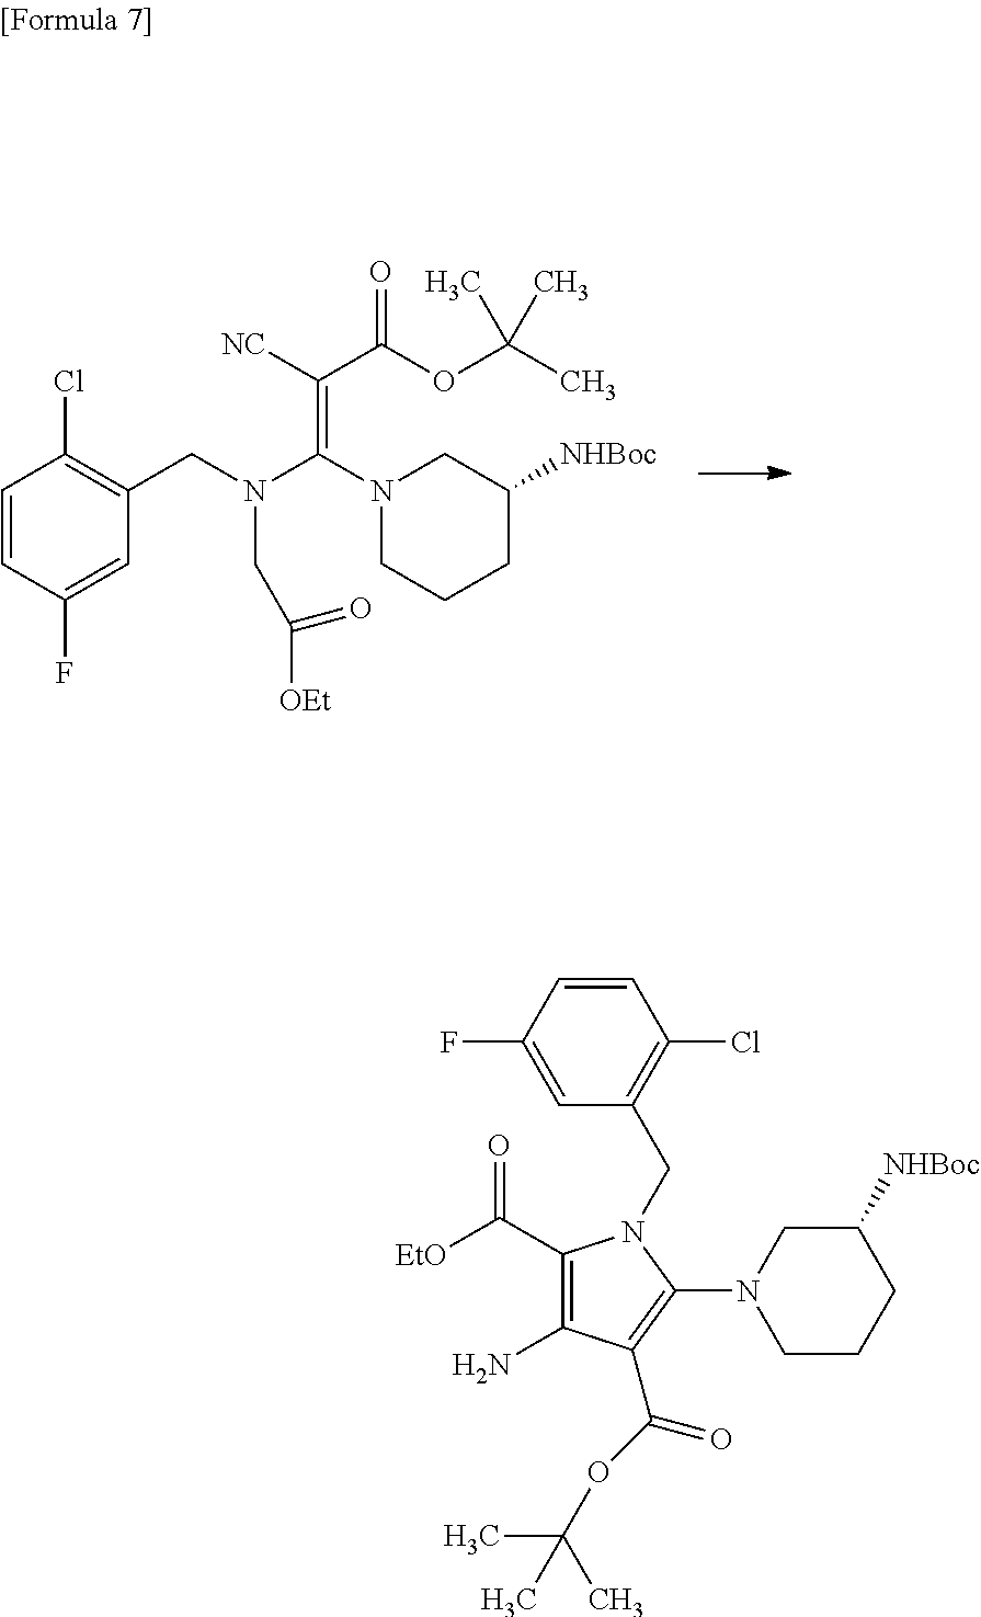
C(=C(N1CCCC([NHBoc])C1)N(CC1=C(Cl)C=CC(F)=C1)CC([OEt])=O)(C(OC(C)(C)C)=O)[NC].C1(C([EtO])=O)=C(N)C(C(OC(C)(C)C)=O)=C(N2CCCC([NHBoc])C2)N1CC1=C(Cl)C=CC(F)=C1
